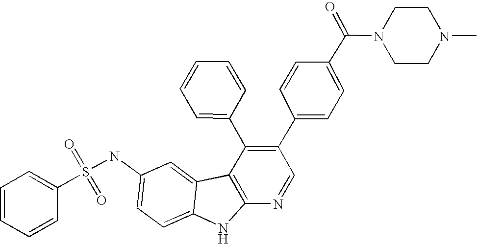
N(C1=CC=C2C(=C1)C1=C(N2)N=CC(C2=CC=C(C(N3CCN(C)CC3)=O)C=C2)=C1C1=CC=CC=C1)S(=O)(=O)C1=CC=CC=C1
